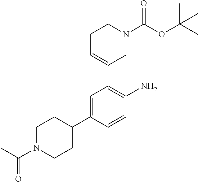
CC(N1CCC(C2=CC(C3=CCCN(C(OC(C)(C)C)=O)C3)=C(N)C=C2)CC1)=O
